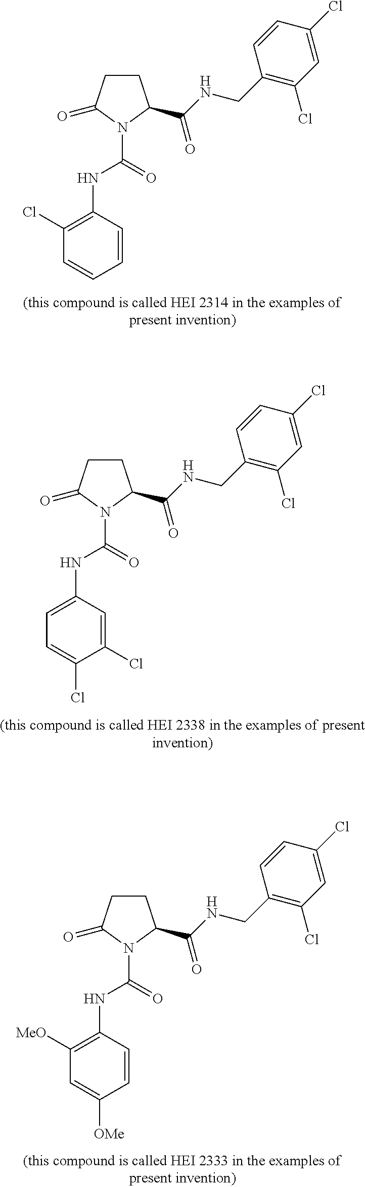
C1=CC=CC(NC(N2C(C(NCC3=C(Cl)C=C(Cl)C=C3)=O)CCC2=O)=O)=C1Cl.C1=C(Cl)C(Cl)=CC(NC(N2C(C(NCC3=C(Cl)C=C(Cl)C=C3)=O)CCC2=O)=O)=C1.C1=C([OMe])C=CC(NC(N2C(C(NCC3=C(Cl)C=C(Cl)C=C3)=O)CCC2=O)=O)=C1[MeO]
